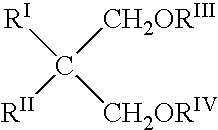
[RI]C([CH2ORIV])([CH2ORIII])[RII]
